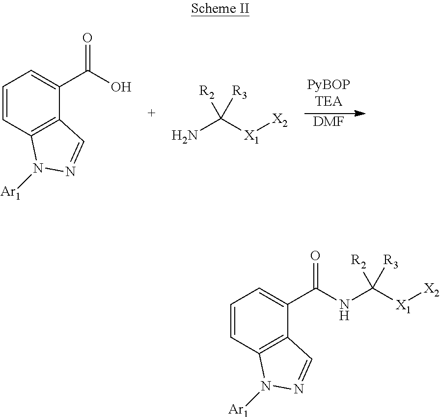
C1=CC2=C(C(C(O)=O)=C1)C=NN2[Ar1].NC([X1][X2])([R2])[R3].[DMF].C1=CC2=C(C(C(NC([X1][X2])([R2])[R3])=O)=C1)C=NN2[Ar1]
